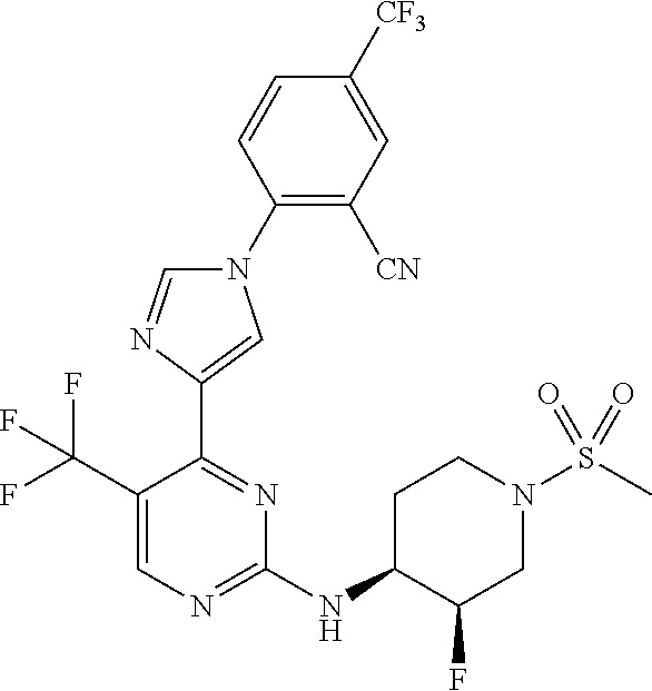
C1(N2C=NC(C3=NC(NC4CCN(S(C)(=O)=O)CC4F)=NC=C3C(F)(F)F)=C2)=C([CN])C=C([CF3])C=C1
